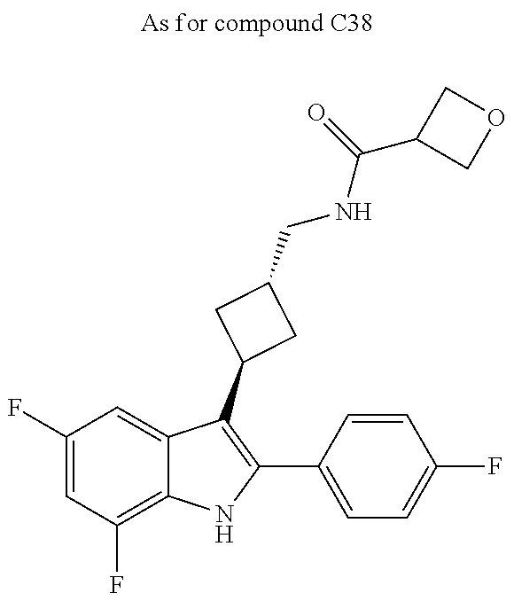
C1(F)=CC(F)=C2C(=C1)C(C1CC(CNC(C3COC3)=O)C1)=C(C1=CC=C(F)C=C1)N2
